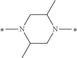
CN1C(C)CN(C)C(C)C1
